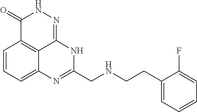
C1=CC=C2C3=C1C(=O)NN=C3NC(CNCCC1=CC=CC=C1F)=N2
